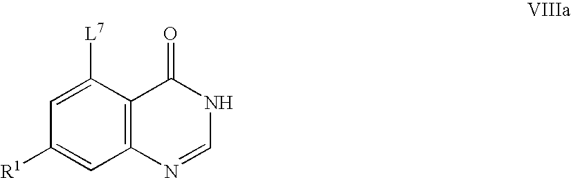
C12=C(C([L7])=CC([R1])=C1)C(=O)NC=N2
